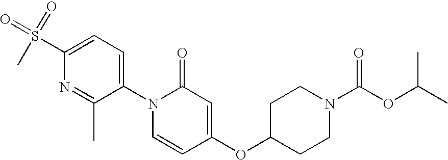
C1=C(S(C)(=O)=O)N=C(C)C(N2C=CC(OC3CCN(C(OC(C)C)=O)CC3)=CC2=O)=C1
